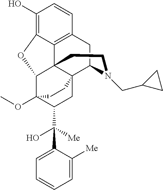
C1(O)=C2C3=C(C=C1)CC1N(CC4CC4)CCC34C(C3(OC)C(C([Me])(O)C5=CC=CC=C5[Me])CC41CC3)O2
